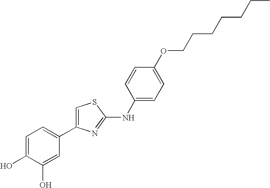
C1(C2=CSC(NC3=CC=C(OCCCCCCC)C=C3)=N2)=CC=C(O)C(O)=C1
